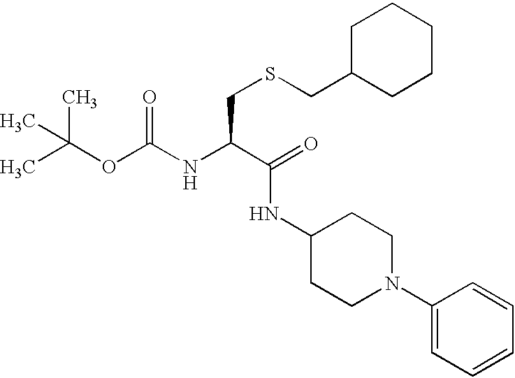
CC(OC(NC(C(=O)NC1CCN(C2=CC=CC=C2)CC1)CSCC1CCCCC1)=O)(C)C
